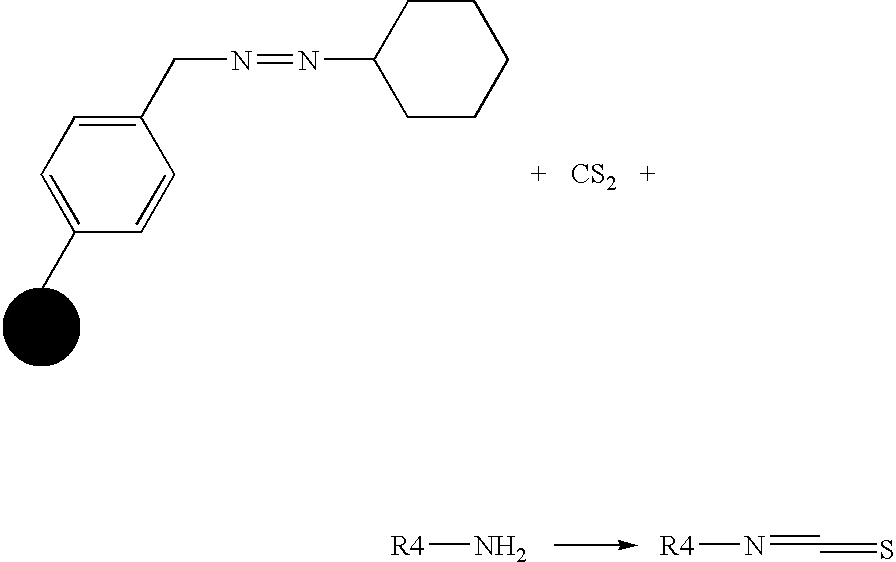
[R4]N.[R4]N=C=S.[CS2].C1(C)=CC=C(CN=NC2CCCCC2)C=C1
